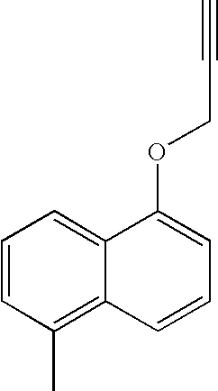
C1=CC(C)=C2C(=C1)C(OCC#C)=CC=C2
